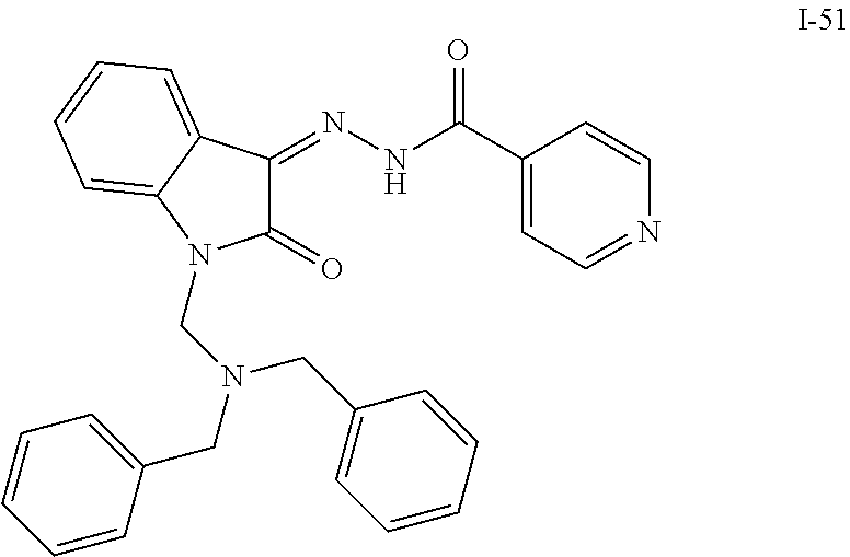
C1(=O)C(=NNC(C2=CC=NC=C2)=O)C2=CC=CC=C2N1CN(CC1=CC=CC=C1)CC1=CC=CC=C1
